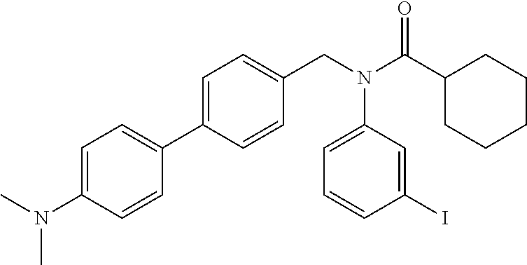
C1=C(N(C)C)C=CC(C2=CC=C(CN(C(C3CCCCC3)=O)C3=CC=CC(I)=C3)C=C2)=C1
